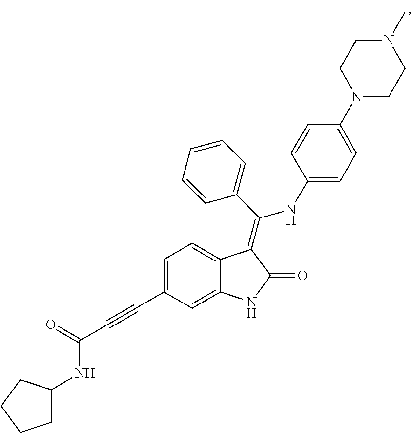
C1=CC(C(=C2C3=CC=C(C#CC(=O)NC4CCCC4)C=C3NC2=O)NC2=CC=C(N3CCN(C)CC3)C=C2)=CC=C1
